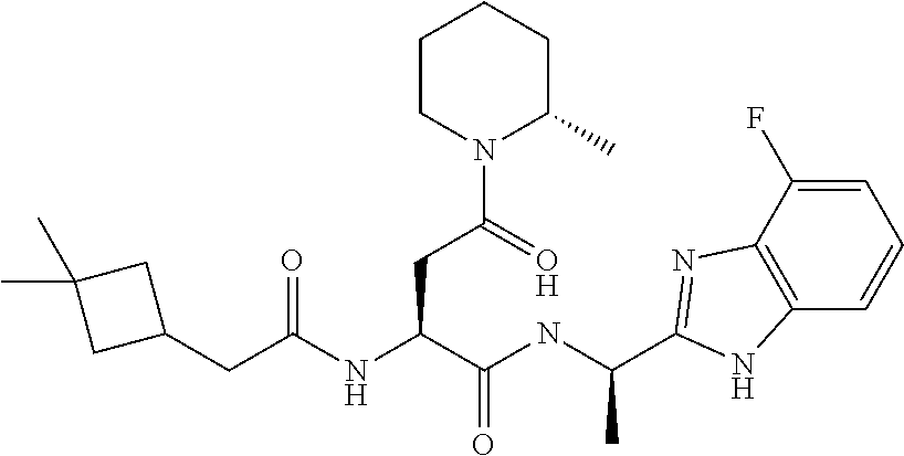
C(C(NC(C(NC(C)C1=NC2=C(C=CC=C2F)N1)=O)CC(N1C(C)CCCC1)=O)=O)C1CC(C)(C)C1
